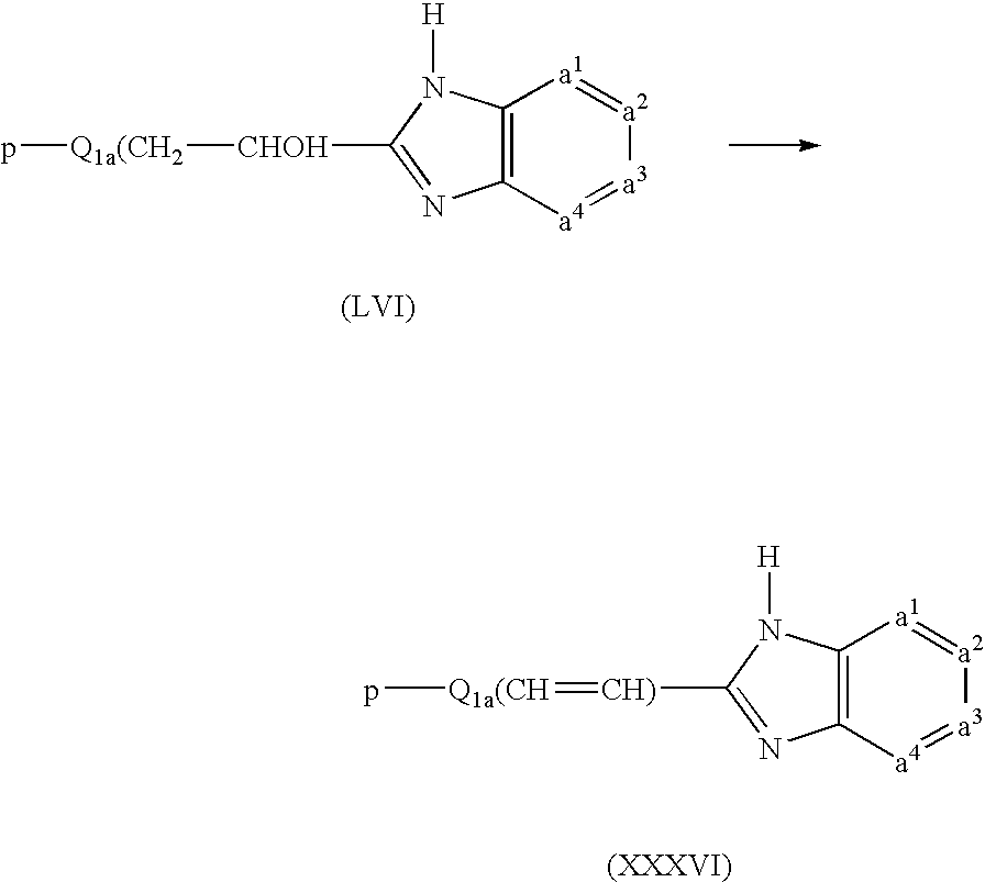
C12=C([a4]=[a3][a2]=[a1]1)N=C([CHOH][Q1a(CH2]p)N2[H].C12=C([a4]=[a3][a2]=[a1]1)N=C([CH)]=[Q1a(CH]p)N2[H]
